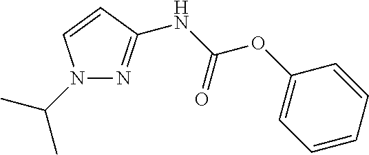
N1(C(C)C)N=C(NC(OC2=CC=CC=C2)=O)C=C1
